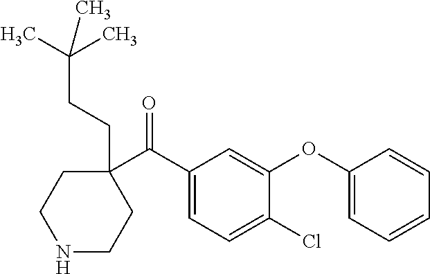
C(=O)(C1(CCC(C)(C)C)CCNCC1)C1=CC=C(Cl)C(OC2=CC=CC=C2)=C1
